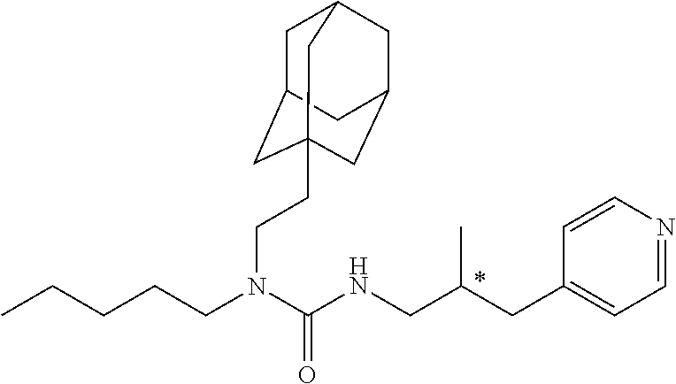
C1=NC=CC(CC(CNC(N(CCCCC)CCC23CC4CC(CC(C2)C4)C3)=O)C)=C1
